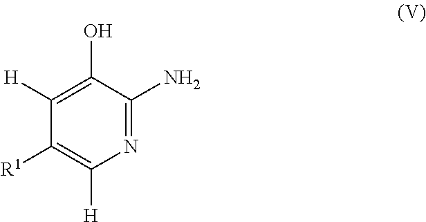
N1=C(N)C(O)=C([H])C([R1])=C1[H]
